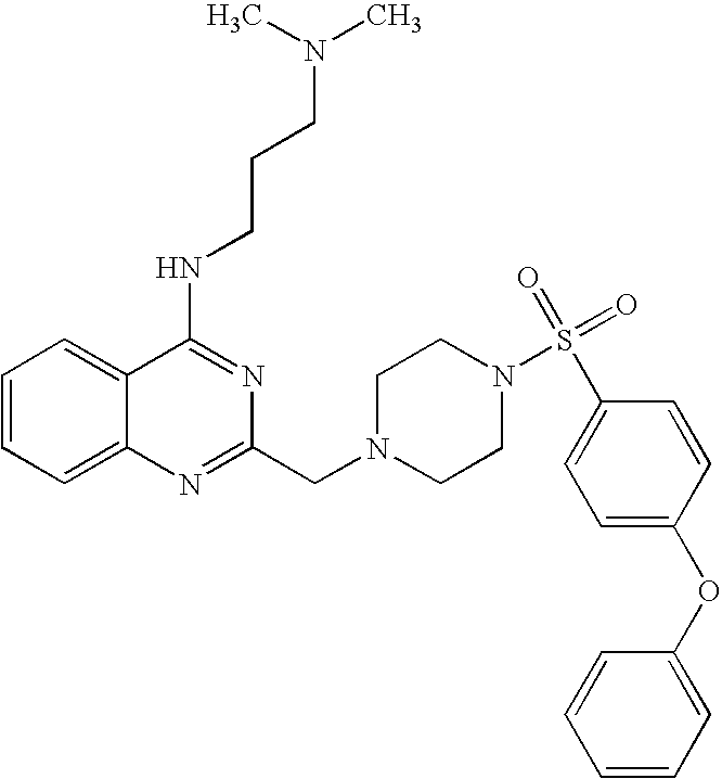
C1=CC=C2C(=C1)C(NCCCN(C)C)=NC(CN1CCN(S(=O)(=O)C3=CC=C(OC4=CC=CC=C4)C=C3)CC1)=N2
